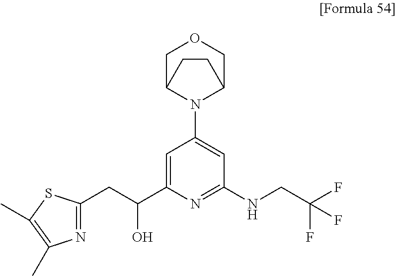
C1C2N(C3=CC(NCC(F)(F)F)=NC(C(CC4=NC(C)=C(C)S4)O)=C3)C(CO1)CC2
